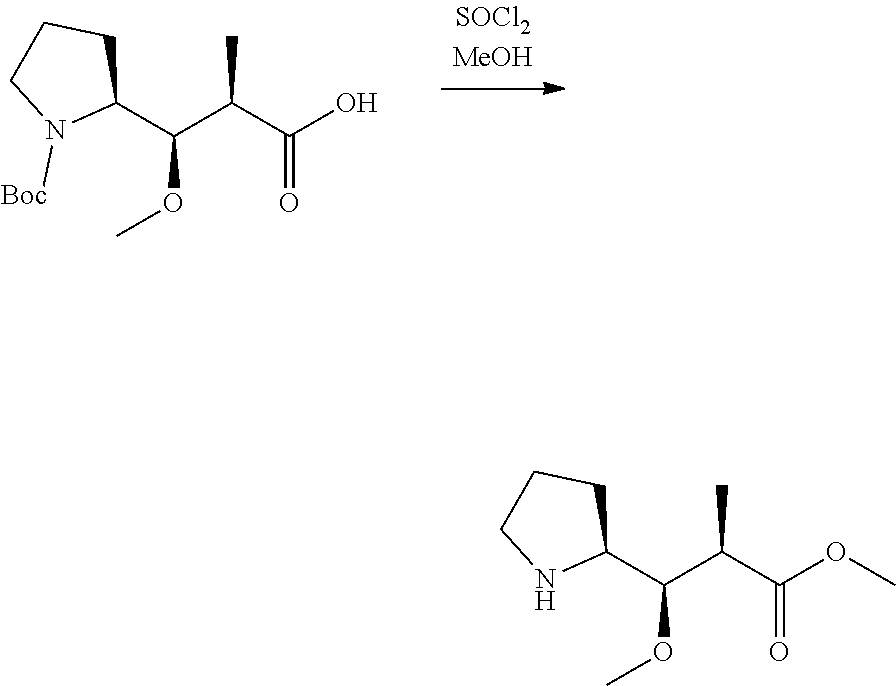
COC(C(C(=O)O)C)C1N([Boc])CCC1.COC(C(C(=O)OC)C)C1NCCC1
